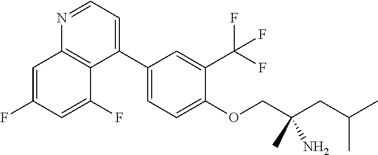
N1=CC=C(C2=CC=C(OCC(N)(C)CC(C)C)C(C(F)(F)F)=C2)C2=C1C=C(F)C=C2F
